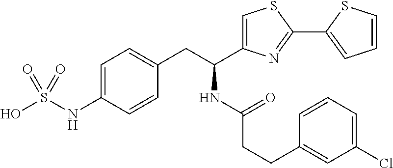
C(CC1=CC=C(NS(O)(=O)=O)C=C1)(NC(=O)CCC1=CC(Cl)=CC=C1)C1=CSC(C2=CC=CS2)=N1
